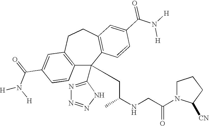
C1(C(=O)N([H])[H])=CC2=C(C=C1)C(C1=NN=NN1)(CC(NCC(N1C([CN])CCC1)=O)C)C1=C(CC2)C=C(C(N([H])[H])=O)C=C1
